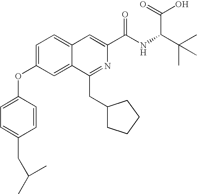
C1=C(OC2=CC=C(CC(C)C)C=C2)C=C2C(=C1)C=C(C(NC(C(C)(C)C)C(=O)O)=O)N=C2CC1CCCC1
